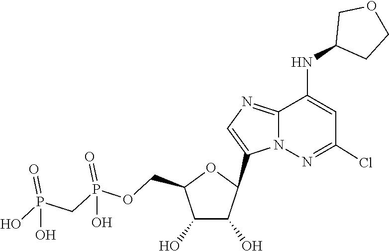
C1(C2C(O)C(O)C(COP(=O)(O)CP(=O)(O)O)O2)=CN=C2C(NC3COCC3)=CC(Cl)=NN12
